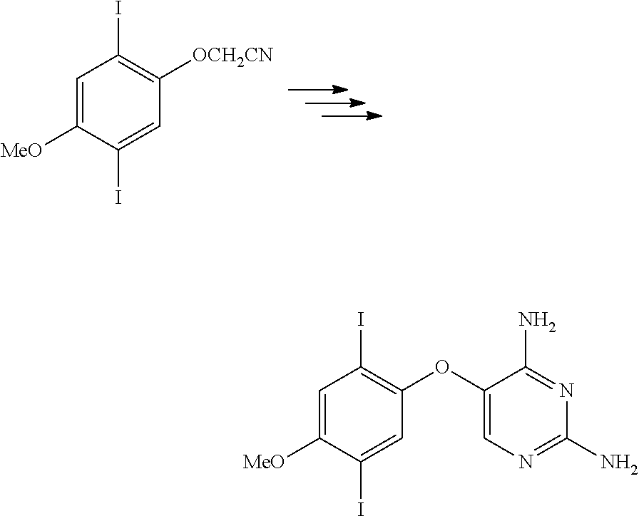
IC1=C([OCH2CN])C=C(I)C([MeO])=C1.IC1=C(OC2=CN=C(N)N=C2N)C=C(I)C([MeO])=C1
